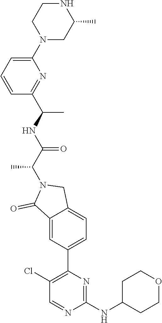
C1(NC2CCOCC2)=NC(C2=CC=C3C(=C2)C(=O)N(C(C(NC(C)C2=NC(N4CC(C)NCC4)=CC=C2)=O)C)C3)=C(Cl)C=N1
